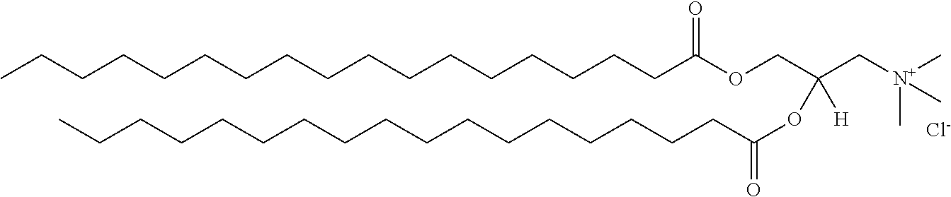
C(CCCCCCCCCCC(OCC(C[N+](C)(C)C)(OC(=O)CCCCCCCCCCCCCCCCC)[H])=O)CCCCCC.[Cl-]
